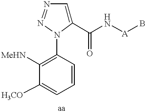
C1=CC=C([H3CO])C([MeHN])=C1N1N=NC=C1C(=O)N[A]B
